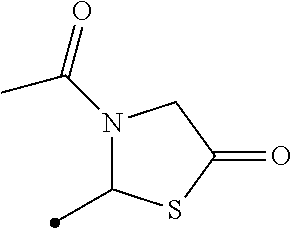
N1(C(C)=O)C(C)SC(=O)C1
